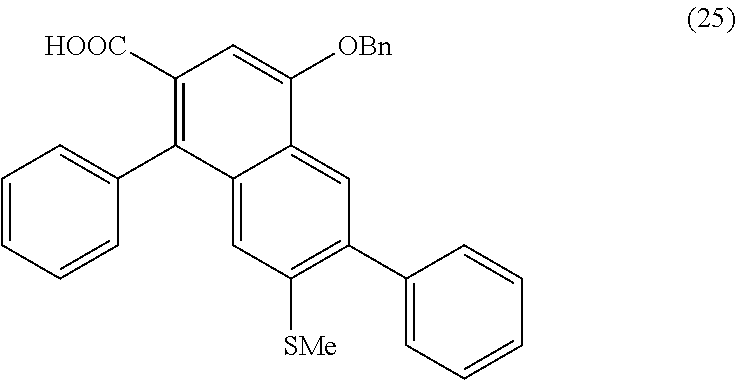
C1=CC=CC(C2=C([HOOC])C=C([OBn])C3=CC(C4=CC=CC=C4)=C([SMe])C=C23)=C1
